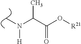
CN(C(C(O[R21])=O)C)[H]
